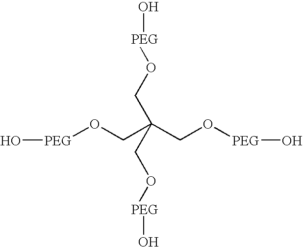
O[PEG]OCC(CO[PEG]O)(CO[PEG]O)CO[PEG]O
